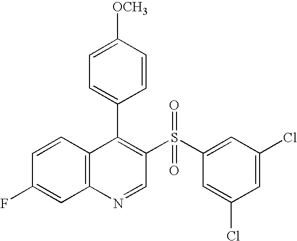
C12=C(C=CC(F)=C1)C(C1=CC=C([OCH3])C=C1)=C(S(C1=CC(Cl)=CC(Cl)=C1)(=O)=O)C=N2
